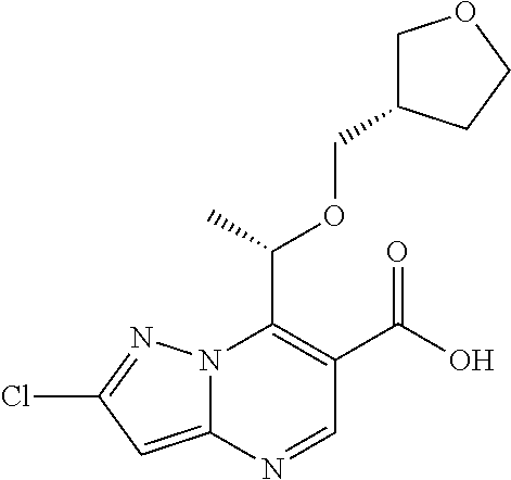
N12C(=CC(Cl)=N1)N=CC(C(O)=O)=C2C(C)OCC1COCC1
